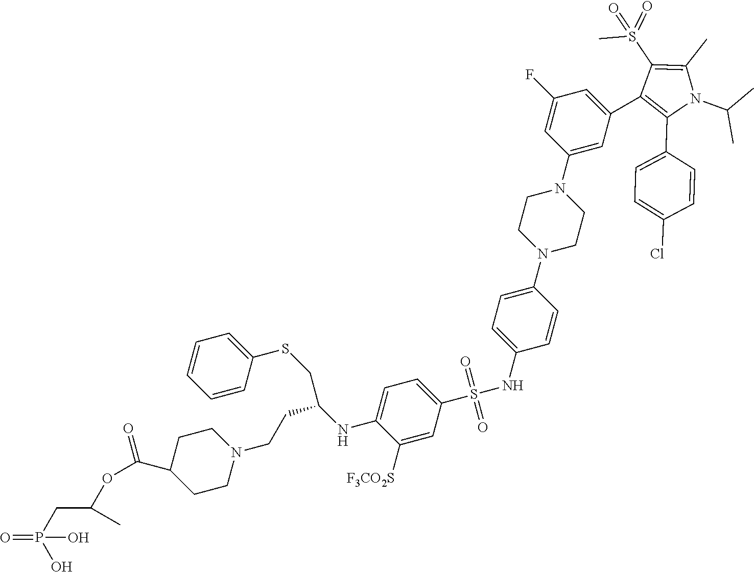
C1([F3CO2S])=CC(S(NC2=CC=C(N3CCN(C4=CC(C5=C(C6=CC=C(Cl)C=C6)N(C(C)C)C(C)=C5S(=O)(C)=O)=CC(F)=C4)CC3)C=C2)(=O)=O)=CC=C1NC(CCN1CCC(C(OC(CP(=O)(O)O)C)=O)CC1)CSC1=CC=CC=C1
